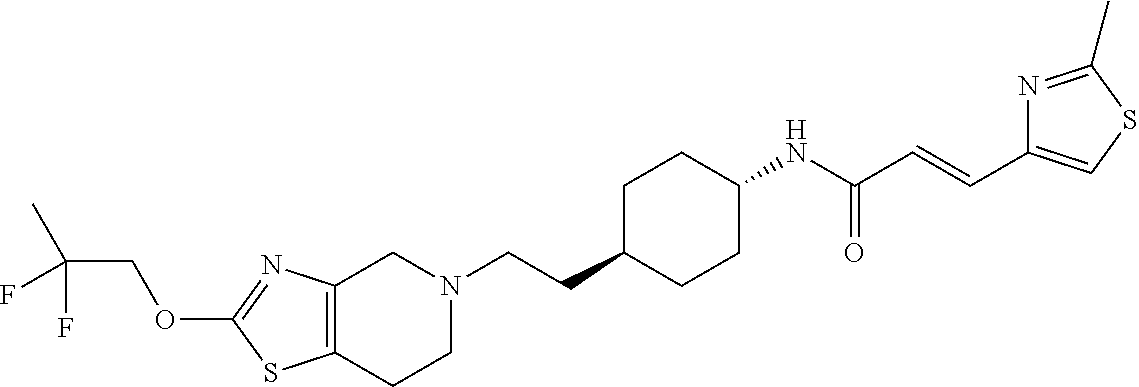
C12=C(CCN(CCC3CCC(NC(C=CC4=CSC(C)=N4)=O)CC3)C1)SC(OCC(C)(F)F)=N2
